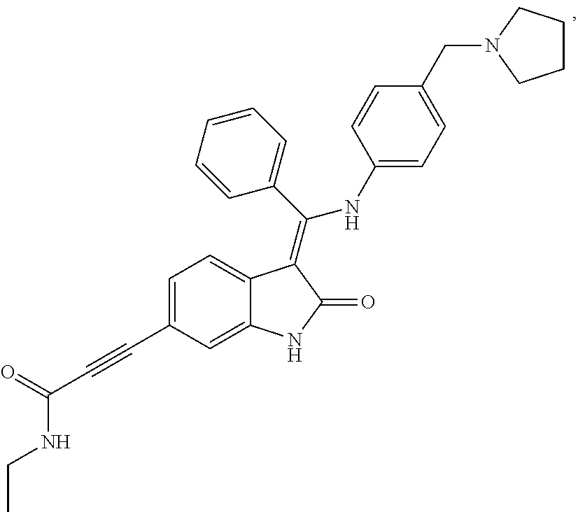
C1=C(C#CC(=O)NCC)C=C2C(=C1)C(=C(C1=CC=CC=C1)NC1=CC=C(CN3CCCC3)C=C1)C(=O)N2
